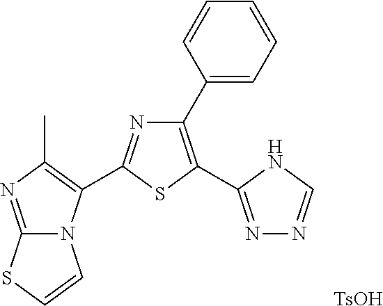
N1=C(C2=C(C)N=C3N2C=CS3)SC(C2=NN=CN2)=C1C1=CC=CC=C1.[TsOH]
